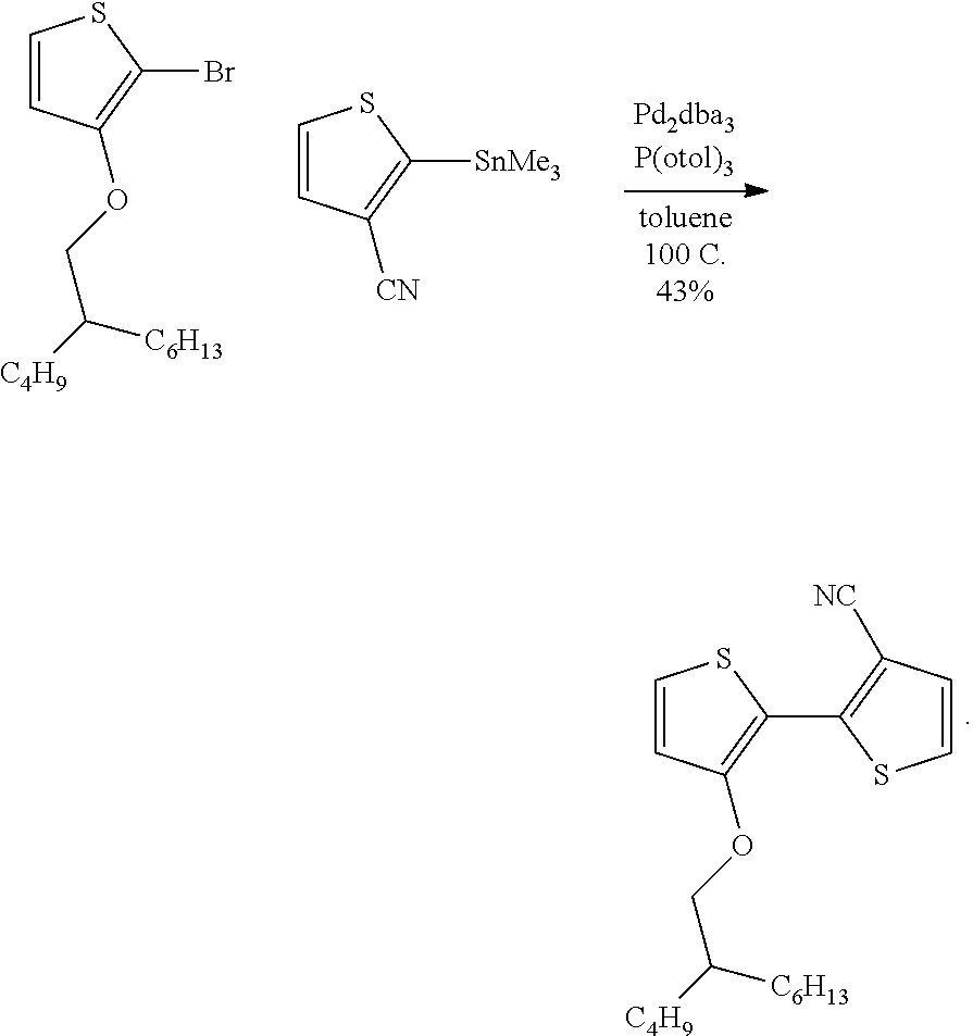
C1=CC(OCC([C4H9])[C6H13])=C(Br)S1.C1=CC([CN])=C([SnMe3])S1.C1=CC(OCC([C4H9])[C6H13])=C(C2=C([NC])C=CS2)S1
